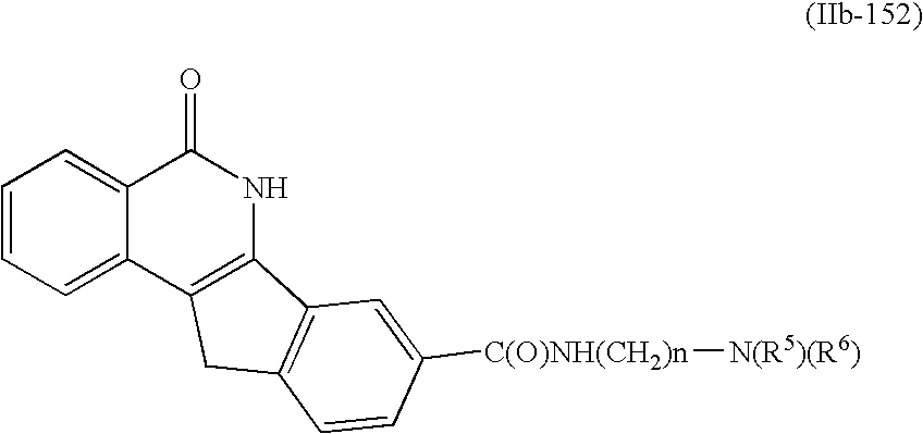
C1=CC=C2C(=C1)C(=O)NC1=C2CC2=C1C=C([C(O)NH(CH2)n][N(R5)(R6)])C=C2
